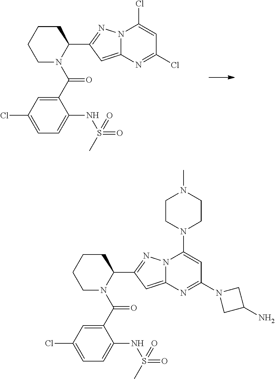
C1CCCN(C(C2=CC(Cl)=CC=C2NS(=O)(C)=O)=O)C1C1=NN2C(=C1)N=C(Cl)C=C2Cl.C1CCCN(C(C2=CC(Cl)=CC=C2NS(=O)(C)=O)=O)C1C1=NN2C(=C1)N=C(N1CC(N)C1)C=C2N1CCN(C)CC1
